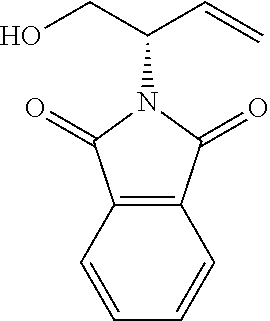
C12=C(C=CC=C1)C(=O)N(C(CO)C=C)C2=O
